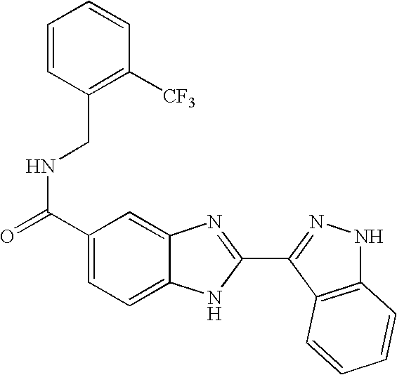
C1(C(=O)NCC2=C([CF3])C=CC=C2)=CC=C2C(=C1)N=C(C1=NNC3=C1C=CC=C3)N2
